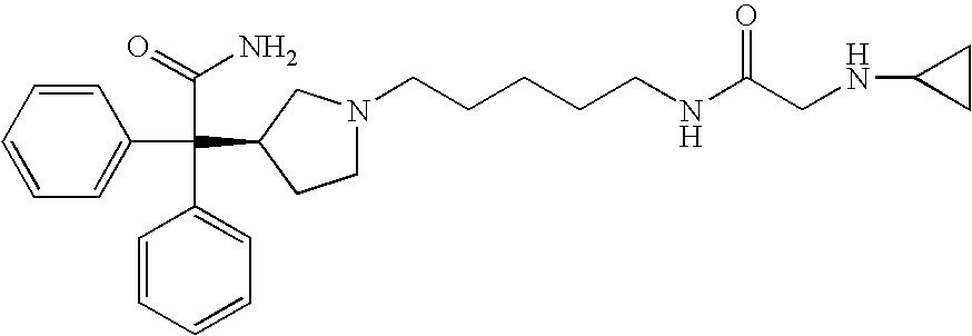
C1=CC=C(C(C(N)=O)(C2=CC=CC=C2)C2CN(CCCCCNC(CNC3CC3)=O)CC2)C=C1
